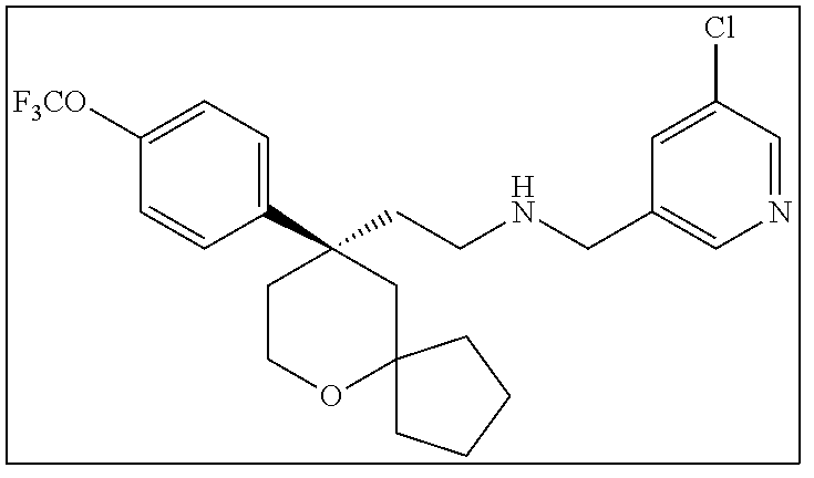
C1(C2(CCNCC3=CN=CC(Cl)=C3)CCOC3(C2)CCCC3)=CC=C([F3CO])C=C1
